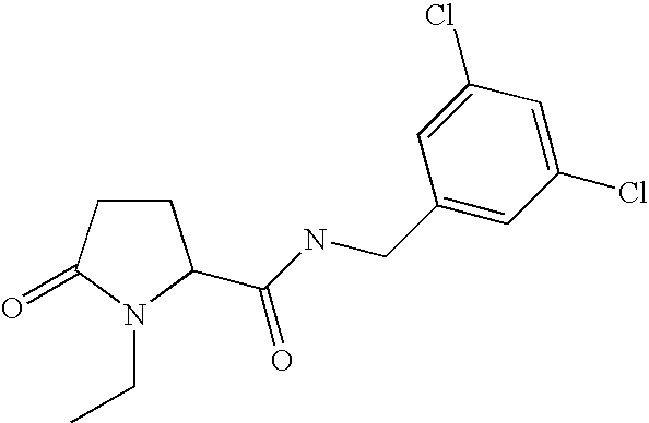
C1CC(=O)N(CC)C1C(NCC1=CC(Cl)=CC(Cl)=C1)=O
